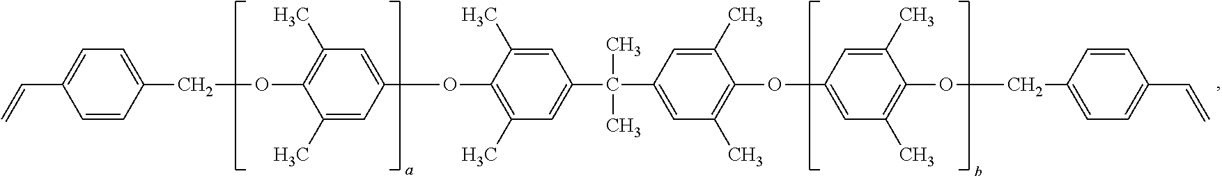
C1=CC(COC2=C(C)C=C(OC3=C(C)C=C(C(C4=CC(C)=C(OC5=CC(C)=C(OCC6=CC=C(C=C)C=C6)C(C)=C5)C(C)=C4)(C)C)C=C3C)C=C2C)=CC=C1C=C
